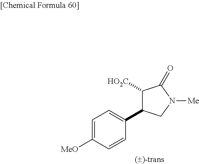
C1=C([MeO])C=CC(C2C([HO2C])C(=O)N([Me])C2)=C1
